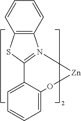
C1=C2C(=CC=C1)O[Zn]N1=C2SC2=C1C=CC=C2
